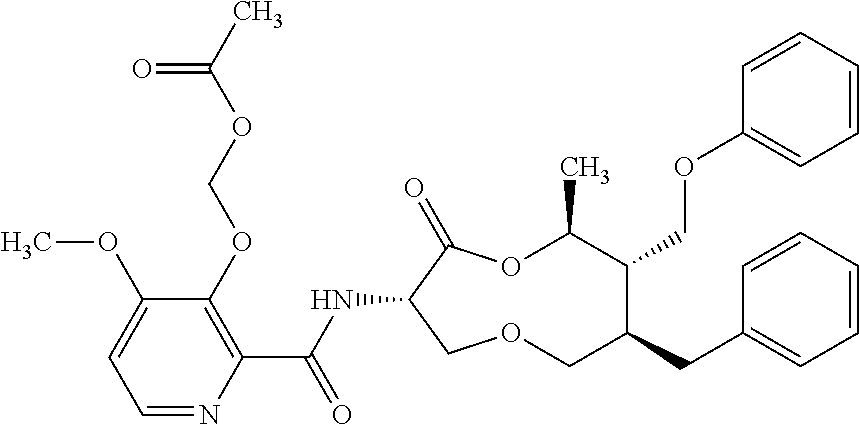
C1(OCOC(C)=O)=C(C(NC2C(=O)OC(C)C(COC3=CC=CC=C3)C(CC3=CC=CC=C3)COC2)=O)N=CC=C1OC
